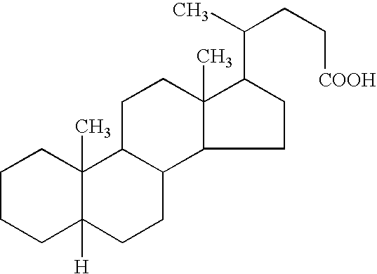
C1CCC2([H])C(C)(C1)C1C(CC2)C2C(C)(CC1)C(C(CC[COOH])C)CC2
